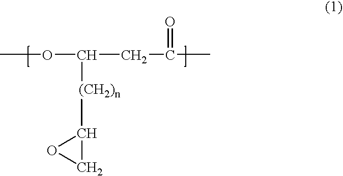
COC(CC(C)=O)[(CH2)n]C1OC1
